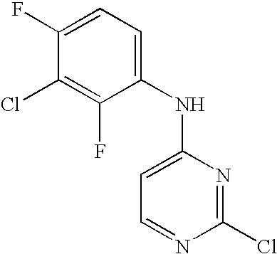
C1(NC2=CC=NC(Cl)=N2)=CC=C(F)C(Cl)=C1F
